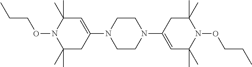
C1(C)(C)CC(N2CCN(C3=CC(C)(C)N(OCCC)C(C)(C)C3)CC2)=CC(C)(C)N1OCCC
